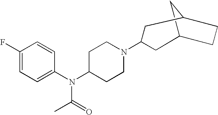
C12CC(CC1)CC(N1CCC(N(C3=CC=C(F)C=C3)C(=O)C)CC1)C2
